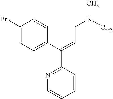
C1(Br)=CC=C(C(=CCN(C)C)C2=NC=CC=C2)C=C1
